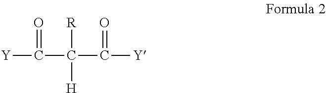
[Y]C(=O)C([R])([H])C(=O)[Y]
